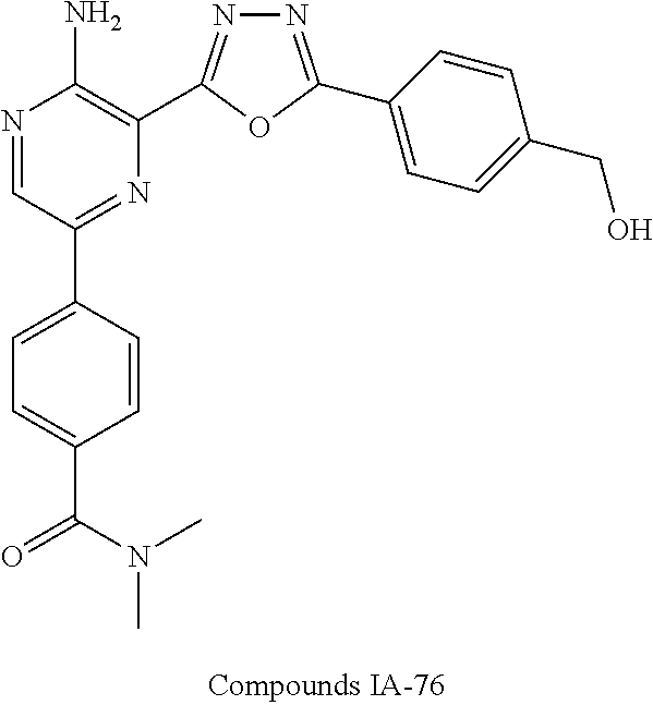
N1=CC(C2=CC=C(C(=O)N(C)C)C=C2)=NC(C2=NN=C(C3=CC=C(CO)C=C3)O2)=C1N
